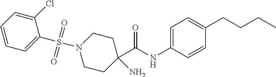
C1=CC=C(Cl)C(S(N2CCC(N)(C(=O)NC3=CC=C(CCCC)C=C3)CC2)(=O)=O)=C1
